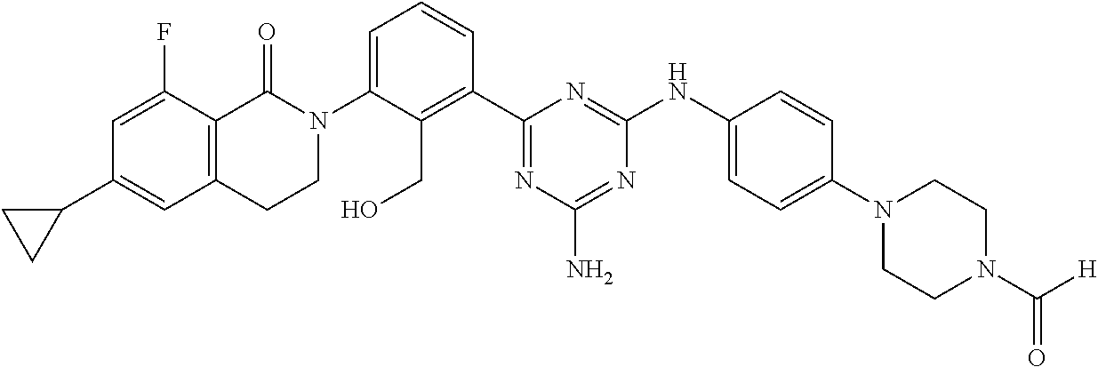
N1(C2=CC=CC(C3=NC(N)=NC(NC4=CC=C(N5CCN(C(=O)[H])CC5)C=C4)=N3)=C2CO)C(=O)C2=C(CC1)C=C(C1CC1)C=C2F
